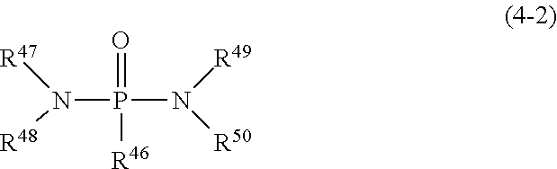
N(P(=O)([R46])N([R49])[R50])([R47])[R48]
